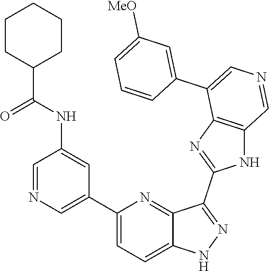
C1(C2=CN=CC(NC(=O)C3CCCCC3)=C2)=CC=C2C(=N1)C(C1=NC3=C(N1)C=NC=C3C1=CC([MeO])=CC=C1)=NN2
